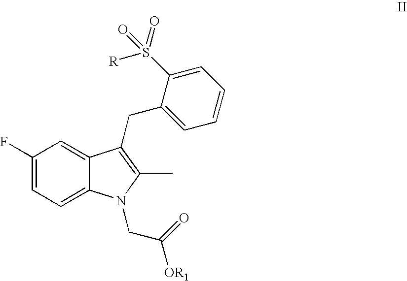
C1(F)=CC=C2C(=C1)C(CC1=CC=CC=C1S(=O)([R])=O)=C(C)N2CC([OR1])=O
